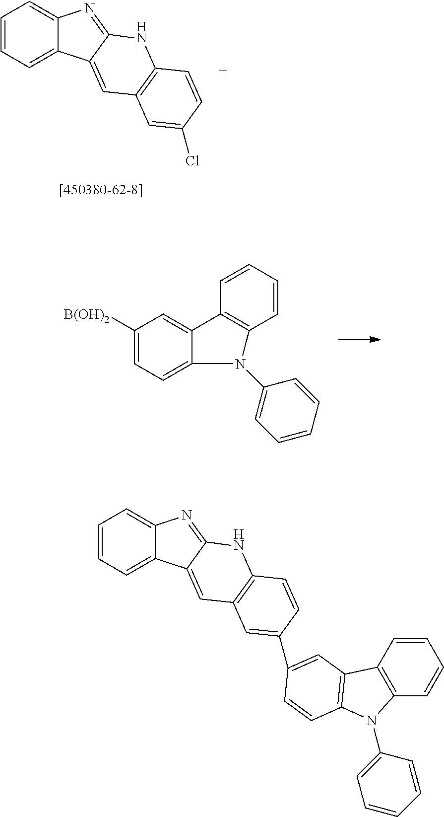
C1=CC=C2C(=C1)N=C1C2=CC2=C(N1)C=CC(Cl)=C2.C1([B(OH)2])=CC=C2C(=C1)C1=C(C=CC=C1)N2C1=CC=CC=C1.C1=CC=C2C(=C1)N=C1C2=CC2=C(N1)C=CC(C1=CC3=C(N(C4=CC=CC=C4)C4=C3C=CC=C4)C=C1)=C2
